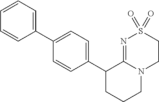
C1(C2CCCN3C2=NS(=O)(=O)CC3)=CC=C(C2=CC=CC=C2)C=C1
